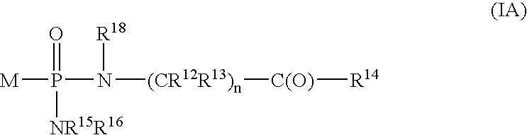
[M]P(=O)([NR15R16])N([R18])[(CR12R13)n][C(O)][R14]
